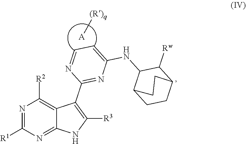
N1=C([R1])N=C2C(=C1[R2])C(C1=NC(NC3C4CCC(C3[Rw])CC4)=CC=N1)=C([R3])N2.[A][(R)q]
